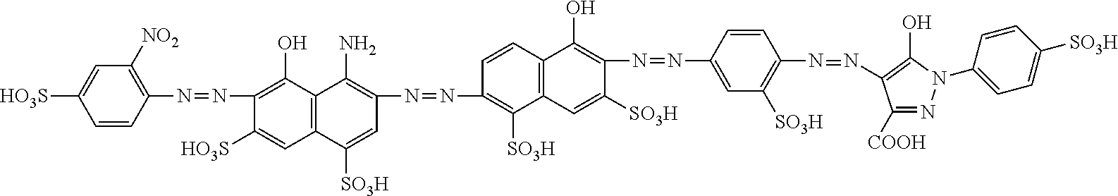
C1=CC(N=NC2=C(O)C3=C(C=C2[HO3S])C([SO3H])=CC(N=NC2=C([SO3H])C4=C(C=C2)C(O)=C(N=NC2=CC([SO3H])=C(N=NC5=C(O)N(C6=CC=C([SO3H])C=C6)N=C5[COOH])C=C2)C([SO3H])=C4)=C3N)=C([NO2])C=C1[HO3S]
